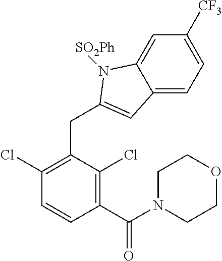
C1(Cl)=C(CC2=CC3=CC=C([CF3])C=C3N2[SO2Ph])C(Cl)=C(C(N2CCOCC2)=O)C=C1
